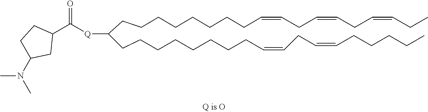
C(CCCCCCCC=CCC=CCC=CCC)C(CCCCCCCCC=CCC=CCCCCC)[Q]C(C1CCC(N(C)C)C1)=O
